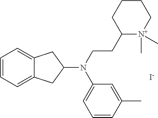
C1=CC=C2C(=C1)CC(N(CCC1[N+](C)(C)CCCC1)C1=CC=CC(C)=C1)C2.[I-]
